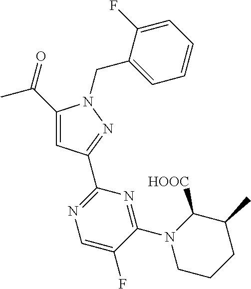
C1(C(=O)C)=CC(C2=NC=C(F)C(N3CCCC(C)C3[HOOC])=N2)=NN1CC1=CC=CC=C1F
